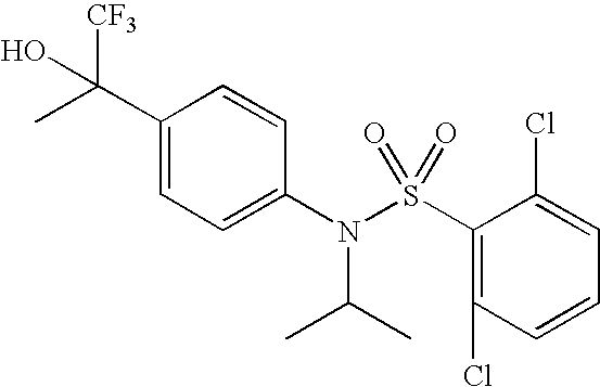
C1(C(O)([CF3])C)=CC=C(N(S(C2=C(Cl)C=CC=C2Cl)(=O)=O)C(C)C)C=C1
